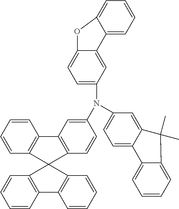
C1=CC=CC2=C1C1=C(C=CC(N(C3=CC=C4C(=C3)C(C)(C)C3=CC=CC=C43)C3=CC=C4C(=C3)C3=CC=CC=C3O4)=C1)C21C2=C(C=CC=C2)C2=C1C=CC=C2
